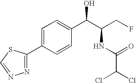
C1(C2=CC=C(C(C(CF)NC(C(Cl)Cl)=O)O)C=C2)=NN=CS1
